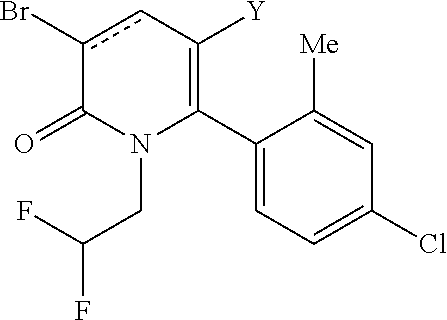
C1(C2=C([Y])cc(Br)C(=O)N2CC(F)F)=CC=C(Cl)C=C1[Me]
